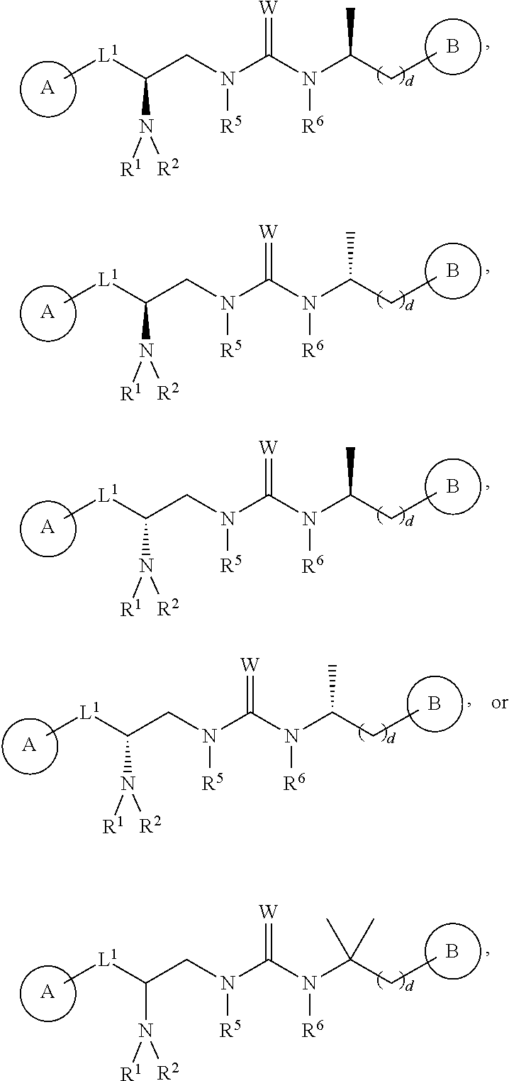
N(C([L1]C)CN(C(N(C(C)CC)[R6])=[W])[R5])([R1])[R2].[A].B.N(C([L1]C)CN(C(N(C(C)CC)[R6])=[W])[R5])([R1])[R2].[A].B.N(C([L1]C)CN(C(N(C(C)CC)[R6])=[W])[R5])([R1])[R2].[A].B.N(C([L1]C)CN(C(N(C(C)CC)[R6])=[W])[R5])([R1])[R2].[A].B.N(C([L1]C)CN(C(N(C(CC)(C)C)[R6])=[W])[R5])([R1])[R2].[A].B
